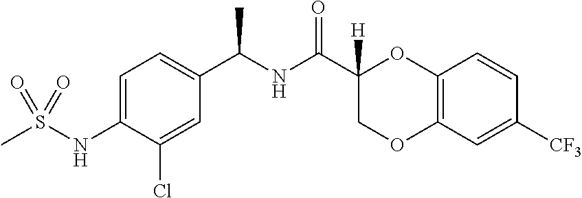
C1=C(NS(C)(=O)=O)C(Cl)=CC(C(NC(C2([H])COC3=C(O2)C=CC([CF3])=C3)=O)C)=C1
